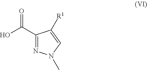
C1(C(O)=O)=NN(C)C=C1[R1]
